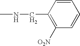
C1=CC(CNC)=C([O2N])C=C1
